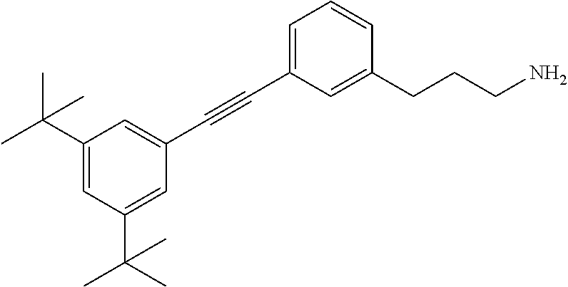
C1=C(C#CC2=CC(C(C)(C)C)=CC(C(C)(C)C)=C2)C=C(CCCN)C=C1
